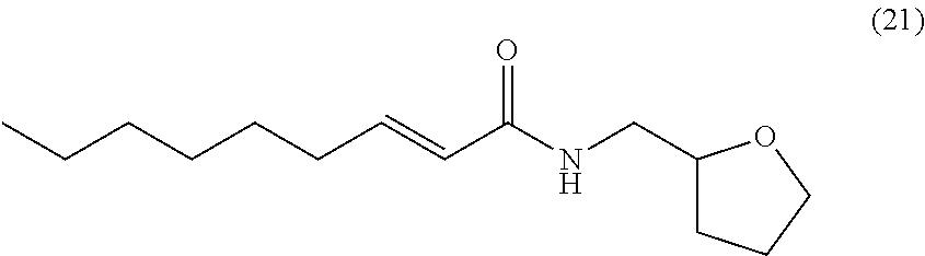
C(CCCCC=CC(NCC1CCCO1)=O)C
